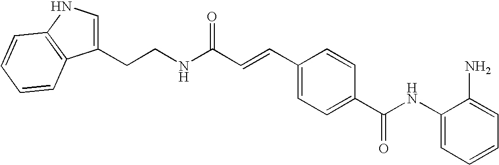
C1(NC(C2=CC=C(C=CC(NCCC3=CNC4=C3C=CC=C4)=O)C=C2)=O)=CC=CC=C1N
